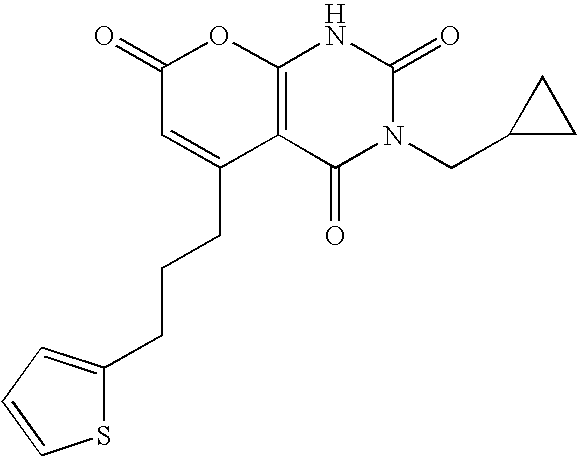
C1(=O)C=C(CCCC2=CC=CS2)C2=C(O1)NC(=O)N(CC1CC1)C2=O
